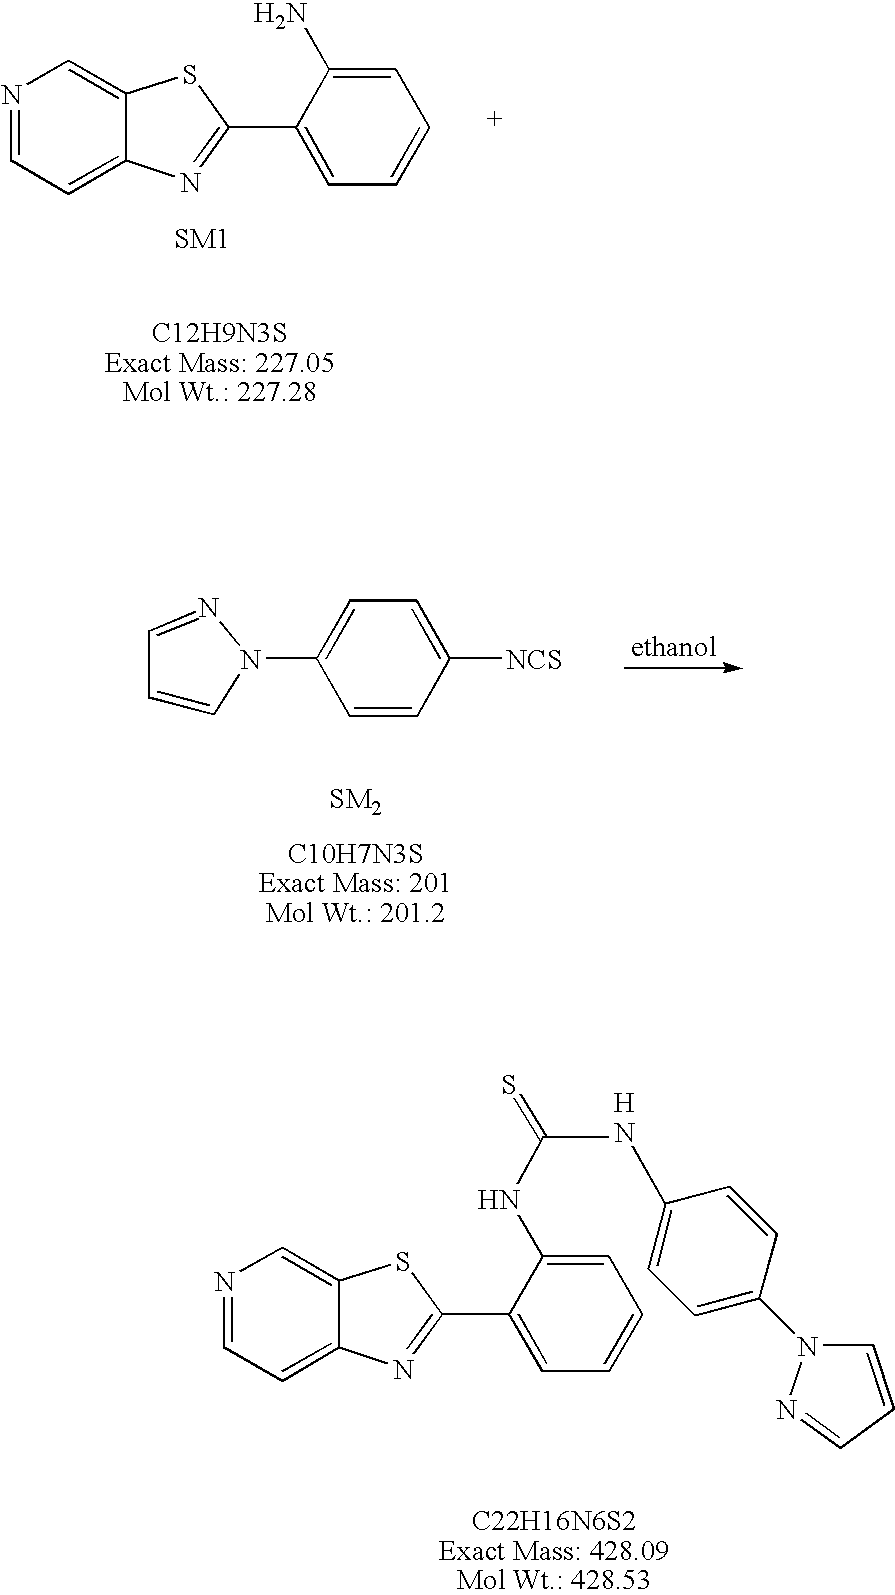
N1=CC=C2C(=C1)SC(C1=CC=CC=C1N)=N2.C1=NN(C2=CC=C([NCS])C=C2)C=C1.N1=CC=C2C(=C1)SC(C1=CC=CC=C1NC(=S)C)=N2.CC1=CC=C(N2C=CC=N2)C=C1
